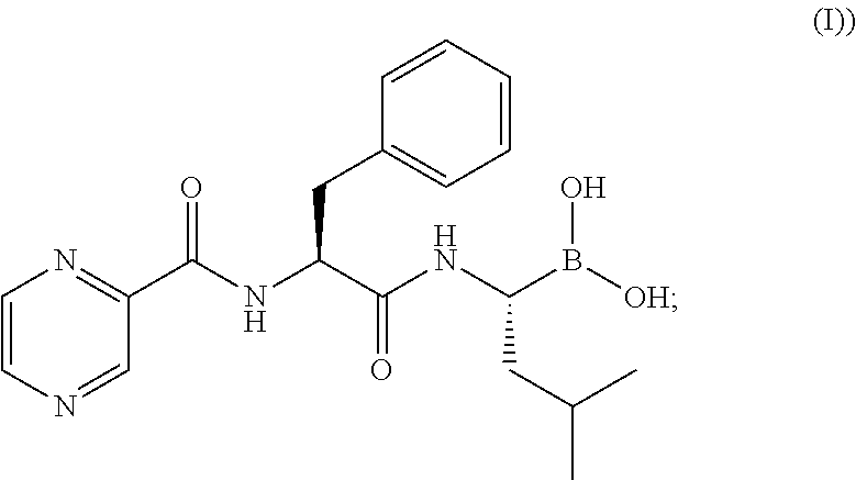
C1=CN=CC(C(NC(C(=O)NC(CC(C)C)B([OH])O)CC2=CC=CC=C2)=O)=N1
